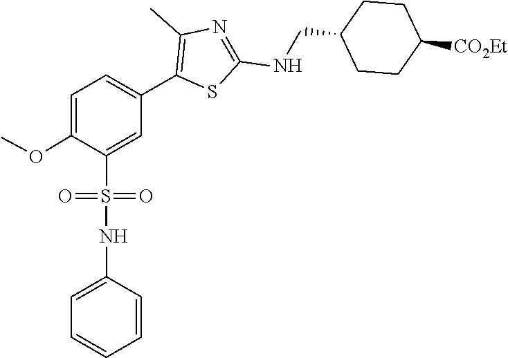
COC1=CC=C(C2=C(C)N=C(NCC3CCC([CO2Et])CC3)S2)C=C1S(NC1=CC=CC=C1)(=O)=O
